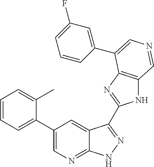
C1(C2=CN=C3C(=C2)C(C2=NC4=C(N2)C=NC=C4C2=CC(F)=CC=C2)=NN3)=CC=CC=C1C
